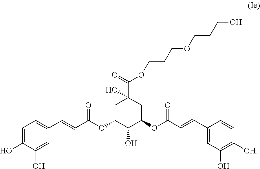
C1C(OC(C=CC2=CC=C(O)C(O)=C2)=O)C(O)C(OC(C=CC2=CC(O)=C([OH])C=C2)=O)CC1(C(=O)OCCCOCCCO)O
